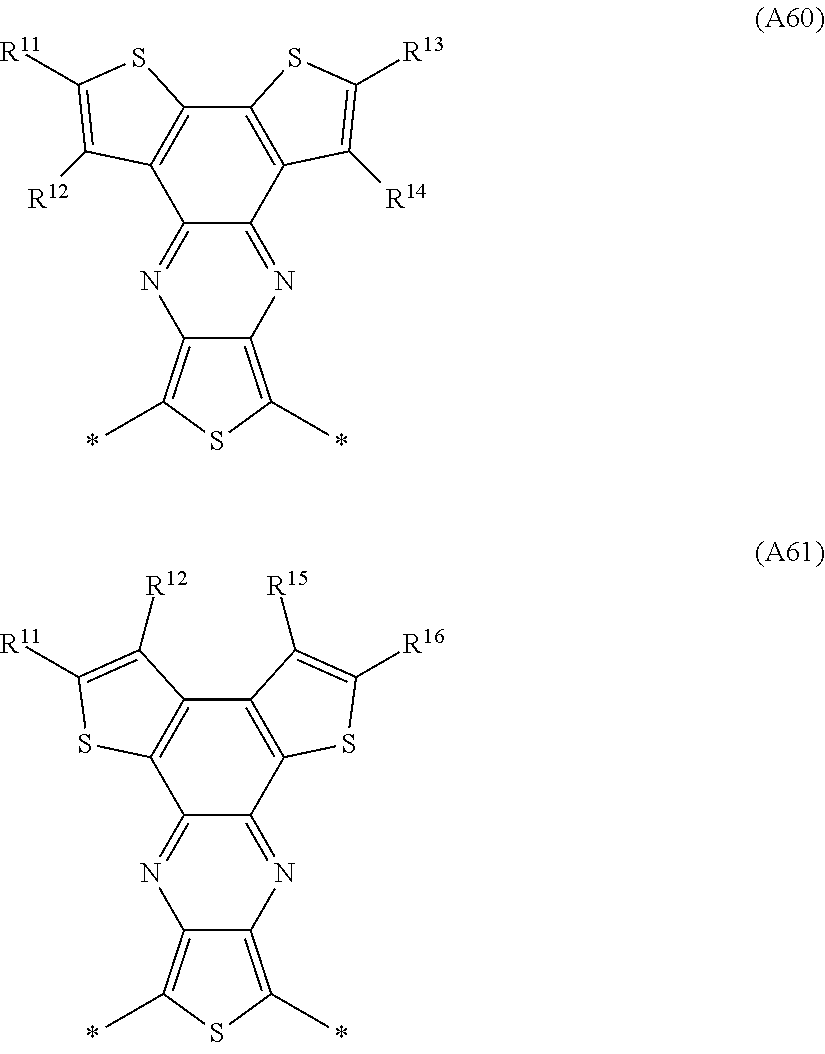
C12=C(C3=C(C4=NC5=C(C)SC(C)=C5N=C14)C([R14])=C([R13])S3)SC([R11])=C2[R12].C12=C(C3=C(C4=NC5=C(C)SC(C)=C5N=C14)SC([R16])=C3[R15])C([R12])=C([R11])S2
